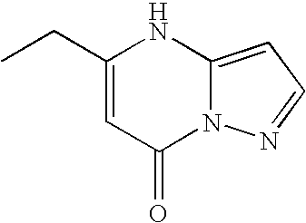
C1(CC)=CC(=O)N2C(=CC=N2)N1
